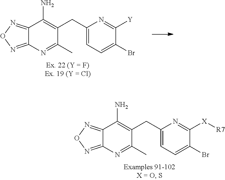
C12=NON=C1N=C(C)C(CC1=CC=C(Br)C([Y])=N1)=C2N.C12=NON=C1N=C(C)C(CC1=CC=C(Br)C([X][R7])=N1)=C2N
